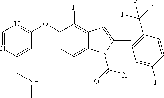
C(C1=CC(OC2=CC=C3C(=C2F)C=C(C)N3C(NC2=C(F)C=CC(C(F)(F)F)=C2)=O)=NC=N1)NC
